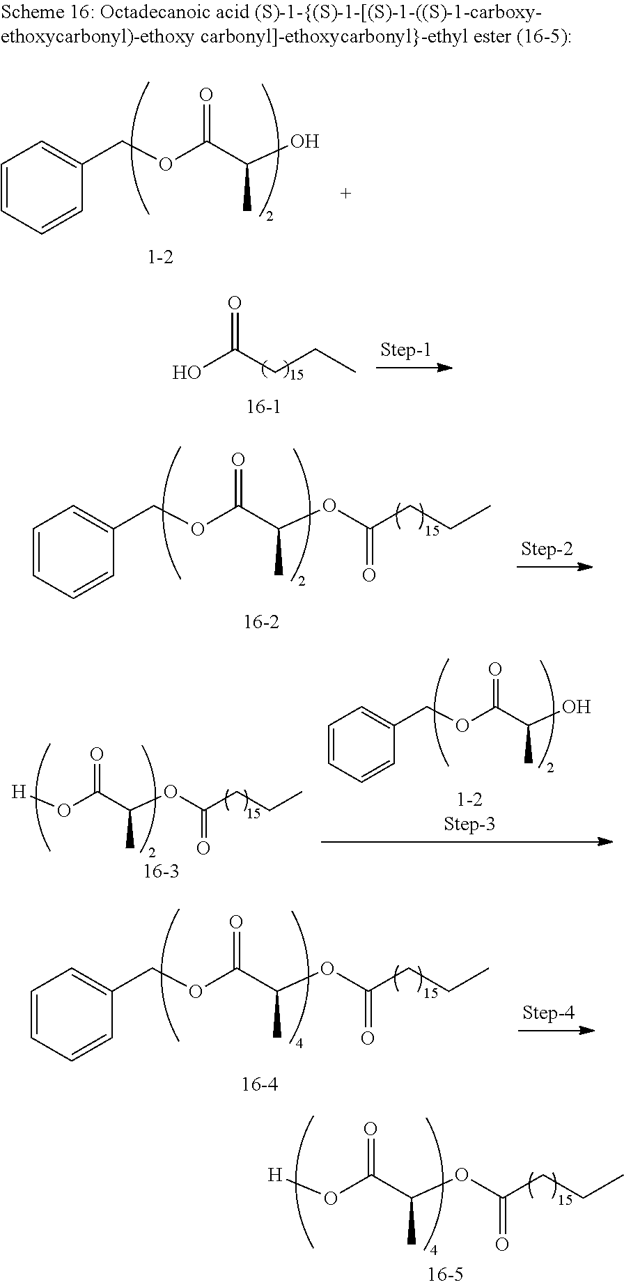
C1=CC=CC(COC(C(O)C)=O)=C1.OC(CCC)=O.C1=CC=CC(COC(C(OC(CCC)=O)C)=O)=C1.[H]OC(C(OC(CCC)=O)C)=O.C1=CC=CC(COC(C(O)C)=O)=C1.C1=CC=CC(COC(C(OC(CCC)=O)C)=O)=C1.[H]OC(C(OC(CCC)=O)C)=O
